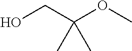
OCC(OC)(C)C
